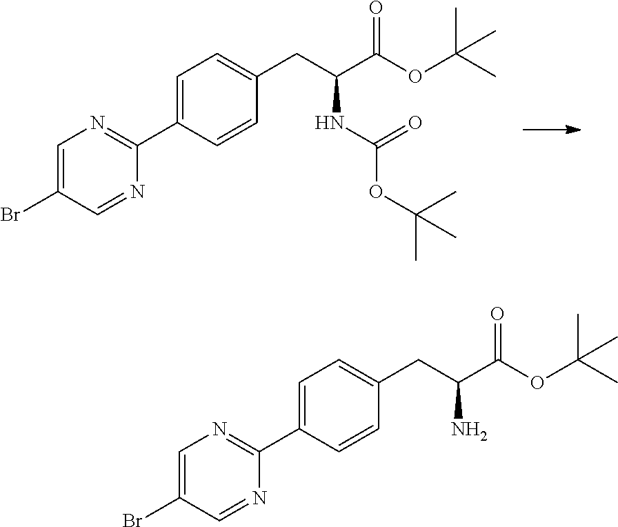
C1=C(C2=NC=C(Br)C=N2)C=CC(CC(C(OC(C)(C)C)=O)NC(OC(C)(C)C)=O)=C1.C1=C(C2=NC=C(Br)C=N2)C=CC(CC(C(OC(C)(C)C)=O)N)=C1
